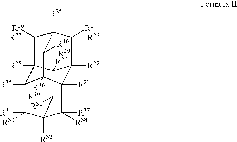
C12([R29])C([R30])([R31])C3([R32])C([R34])([R33])C4([R35])C1([R28])C([R27])([R26])C1([R25])C([R23])([R24])C2([R22])C([R21])(C4([R36])C1([R39])[R40])C3([R37])[R38]
